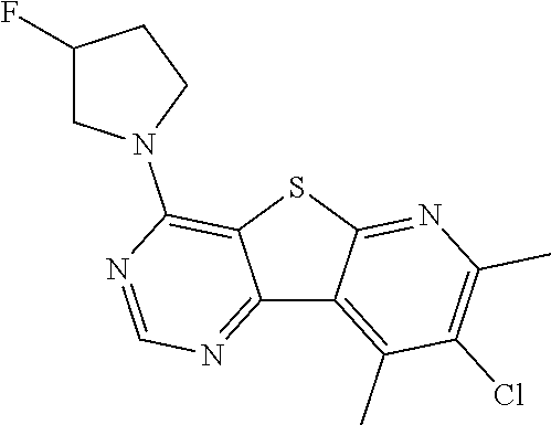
C12=NC=NC(N3CC(F)CC3)=C1SC1=NC(C)=C(Cl)C(C)=C21
